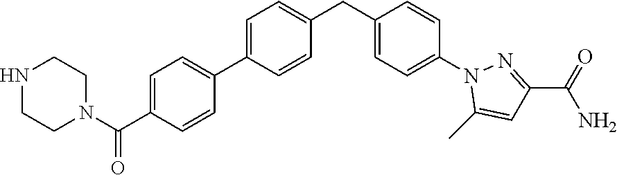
C1=C(C2=CC=C(C(N3CCNCC3)=O)C=C2)C=CC(CC2=CC=C(N3C(C)=CC(C(=O)N)=N3)C=C2)=C1
